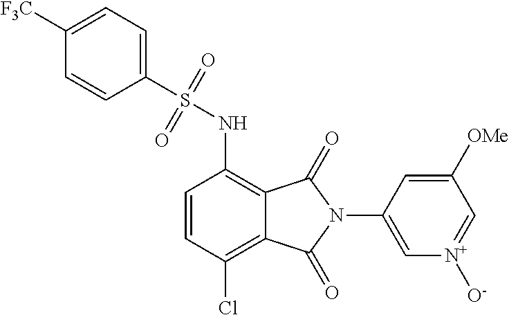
C1([F3C])=CC=C(S(=O)(=O)NC2=C3C(=C(Cl)C=C2)C(=O)N(C2=C[N+]([O-])=CC([OMe])=C2)C3=O)C=C1
